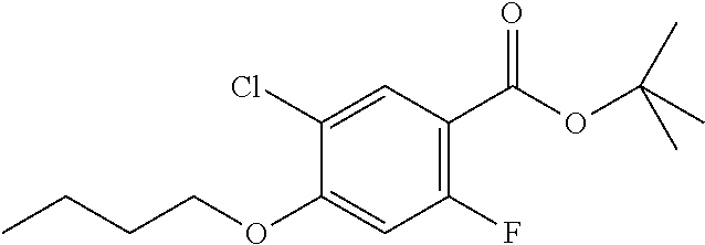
C1(Cl)=CC(C(OC(C)(C)C)=O)=C(F)C=C1OCCCC
